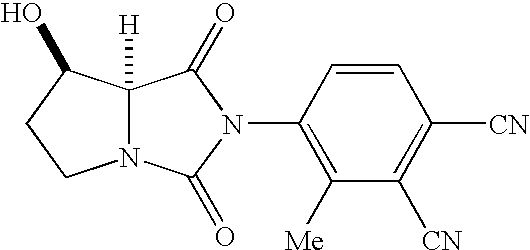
C12([H])N(C(=O)N(C3=C([Me])C([CN])=C([CN])C=C3)C1=O)CCC2O
